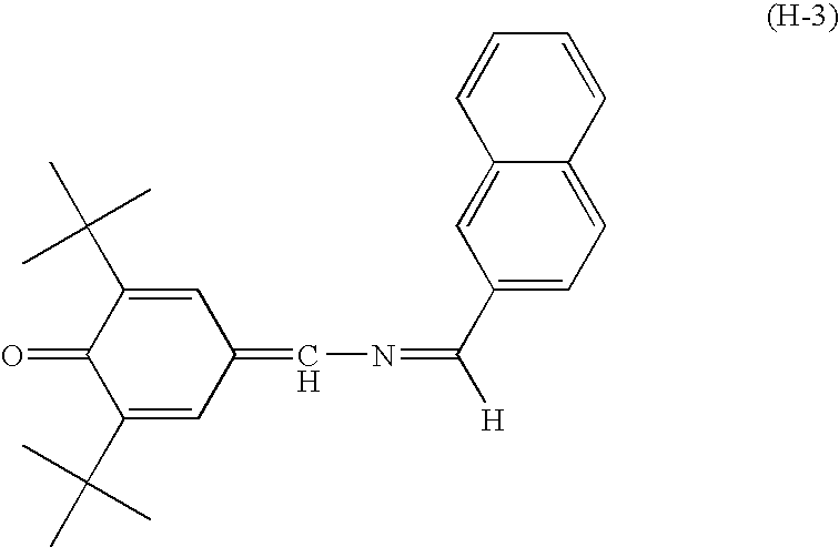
C1(C(C)(C)C)=CC(=CN=C([H])C2=CC=C3C(=C2)C=CC=C3)C=C(C(C)(C)C)C1=O
